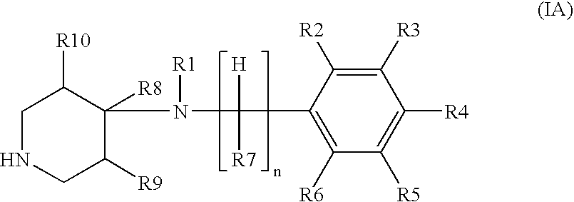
C1NCC([R9])C(N([R1])C([H])([R7])C2=C([R6])C([R5])=C([R4])C([R3])=C2[R2])([R8])C1[R10]
